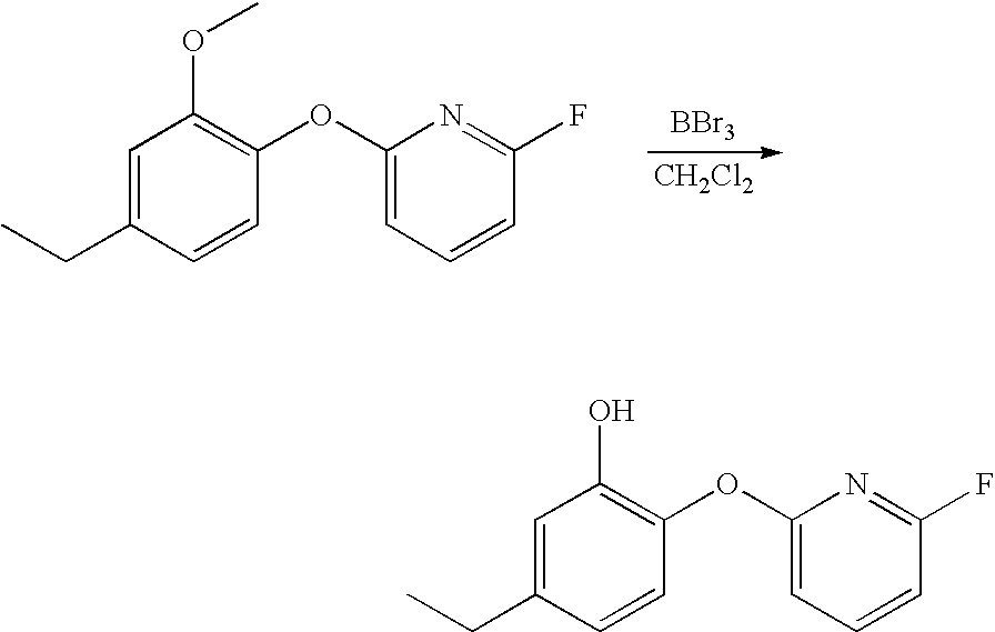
C1=C(CC)C=CC(OC2=CC=CC(F)=N2)=C1OC.[BBr3].[CH2Cl2].C1=C(CC)C=CC(OC2=CC=CC(F)=N2)=C1O
